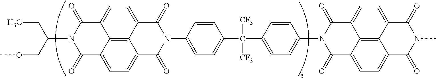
C1(N2C(=O)C3=CC=C4C5=C3C(=CC=C5C(=O)N(C)C4=O)C2=O)=CC=C(C(C2=CC=C(N3C(=O)C4=CC=C5C6=C4C(=CC=C6C(=O)N(C(COC)CC)C5=O)C3=O)C=C2)([CF3])[CF3])C=C1
